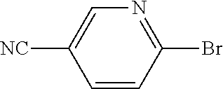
C1=CC([NC])=CN=C1Br
